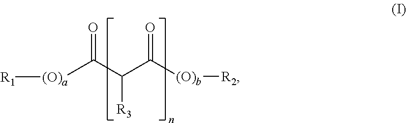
[(O)a](C(C(C([(O)b][R2])=O)[R3])=O)[R1]
